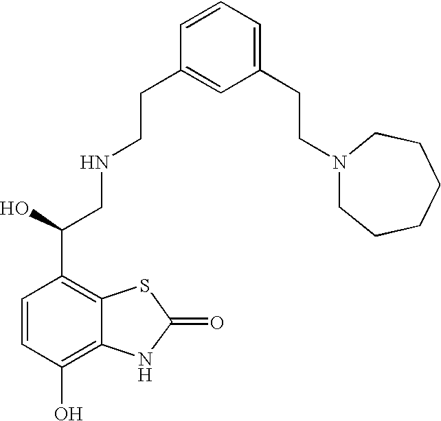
C12=C(O)C=CC(C(O)CNCCC3=CC(CCN4CCCCCC4)=CC=C3)=C1SC(=O)N2
